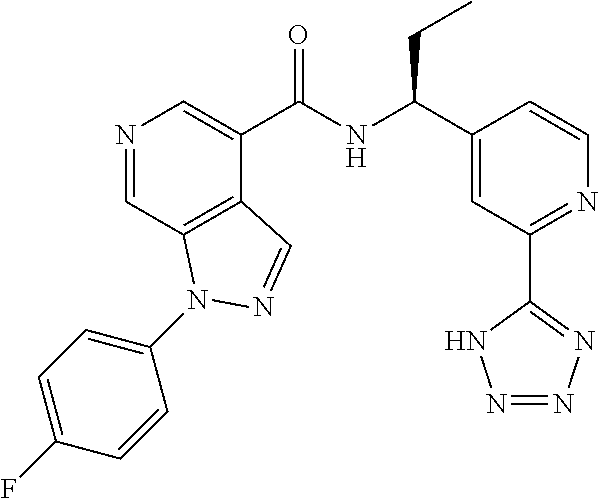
N1=CC2=C(C(C(NC(C3=CC(C4=NN=NN4)=NC=C3)CC)=O)=C1)C=NN2C1=CC=C(F)C=C1
